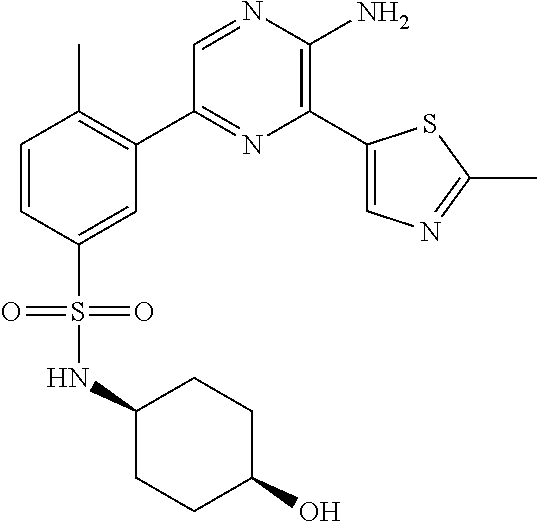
C1(C2=C(C)C=CC(S(=O)(=O)NC3CCC(O)CC3)=C2)=NC(C2=CN=C(C)S2)=C(N)N=C1
